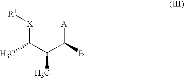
C(C(C(B)[A])C)(C)[X][R4]
